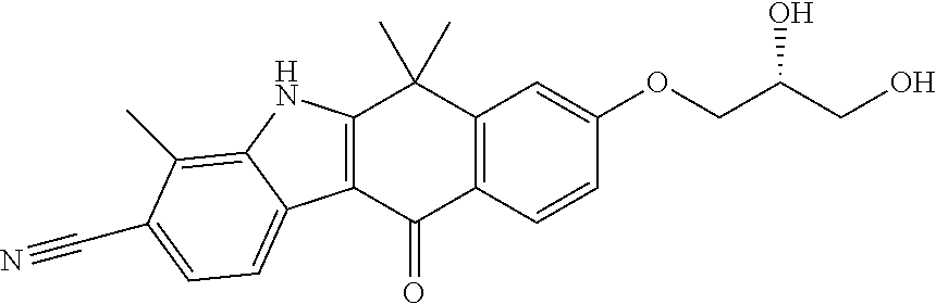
C12=C(C=CC(OCC(CO)O)=C1)C(=O)C1=C(C2(C)C)NC2=C(C)C(C#N)=CC=C12
